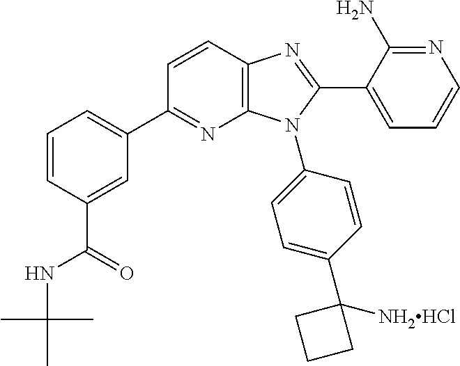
C1=CC(C(NC(C)(C)C)=O)=CC(C2=NC3=C(C=C2)N=C(C2=CC=CN=C2N)N3C2=CC=C(C3([NH2HCl])CCC3)C=C2)=C1
